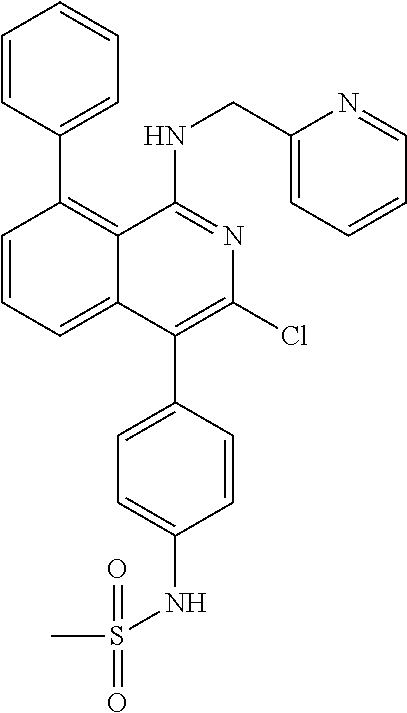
C1=CC(C2=C3C(=CC=C2)C(C2=CC=C(NS(C)(=O)=O)C=C2)=C(Cl)N=C3NCC2=CC=CC=N2)=CC=C1
